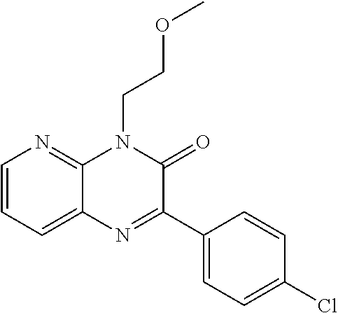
C12=CC=CN=C1N(CCOC)C(=O)C(C1=CC=C(Cl)C=C1)=N2
